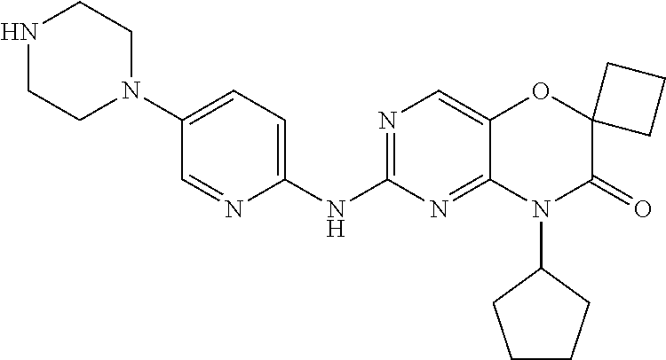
C1(NC2=NC=C3C(=N2)N(C2CCCC2)C(=O)C2(O3)CCC2)=CC=C(N2CCNCC2)C=N1
